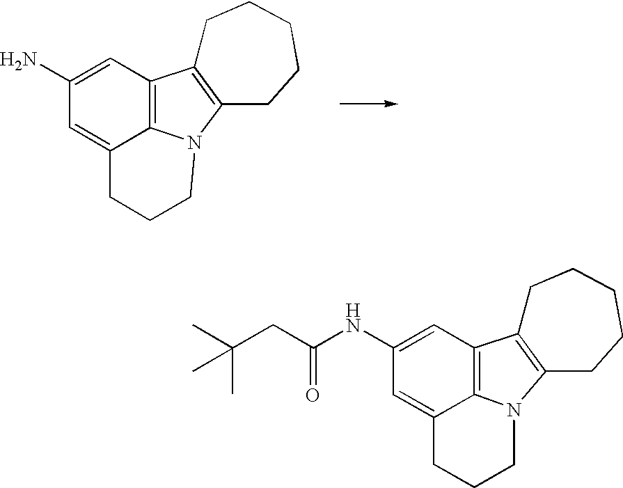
C1(N)=CC2=C3C(=C1)CCCN3C1=C2CCCCC1.C1(NC(CC(C)(C)C)=O)=CC2=C3C(=C1)CCCN3C1=C2CCCCC1
